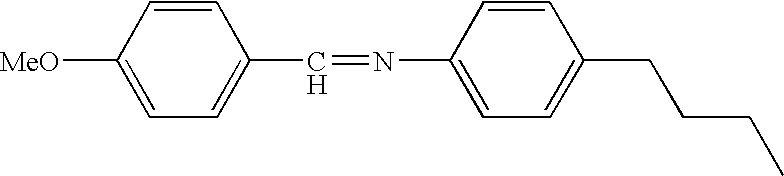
C1([MeO])=CC=C(C=NC2=CC=C(CCCC)C=C2)C=C1
